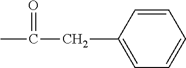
C1=CC(CC(C)=O)=CC=C1
